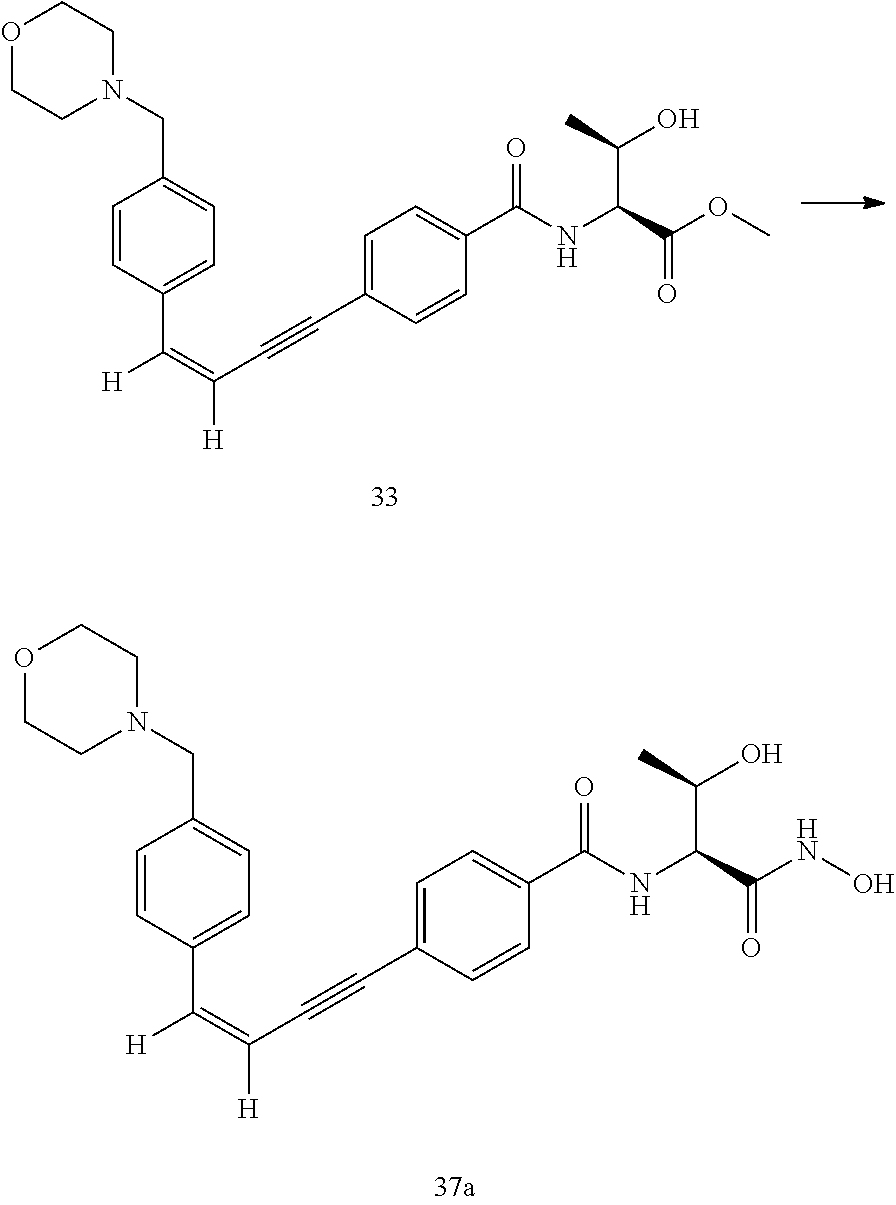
[H]C(=C(C#CC1=CC=C(C(NC(C(OC)=O)C(O)C)=O)C=C1)[H])C1=CC=C(CN2CCOCC2)C=C1.[H]C(=C(C#CC1=CC=C(C(NC(C(NO)=O)C(O)C)=O)C=C1)[H])C1=CC=C(CN2CCOCC2)C=C1
